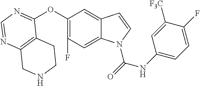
C12=C(N=CN=C1OC1=C(F)C=C3C(=C1)C=CN3C(=O)NC1=CC=C(F)C([F3C])=C1)CNCC2
